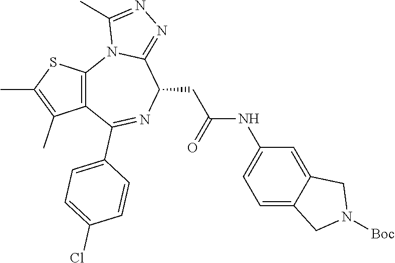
C12=C(C(C3=CC=C(Cl)C=C3)=NC(CC(NC3=CC=C4C(=C3)CN([Boc])C4)=O)C3=NN=C(C)N13)C(C)=C(C)S2
